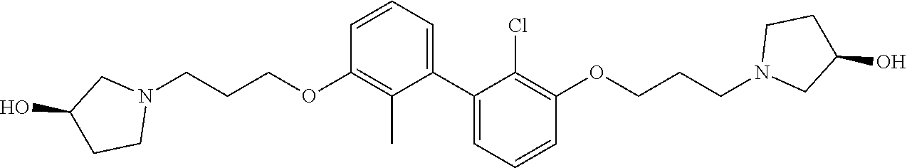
C1=CC=C(C2=CC=CC(OCCCN3CC(O)CC3)=C2Cl)C(C)=C1OCCCN1CC(O)CC1
